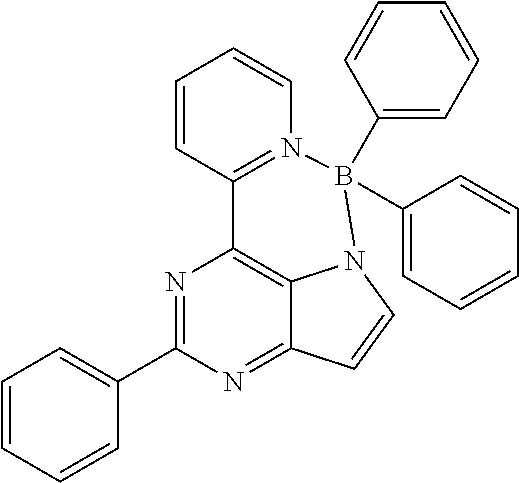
N1=C(C2=CC=CC=C2)N=C2C3=C1C1=N(B(C4=CC=CC=C4)(C4=CC=CC=C4)N3C=C2)C=CC=C1
